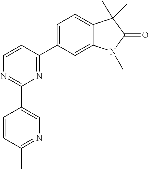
C1(C2=NC(C3=CN=C(C)C=C3)=NC=C2)=CC=C2C(=C1)N(C)C(=O)C2(C)C
